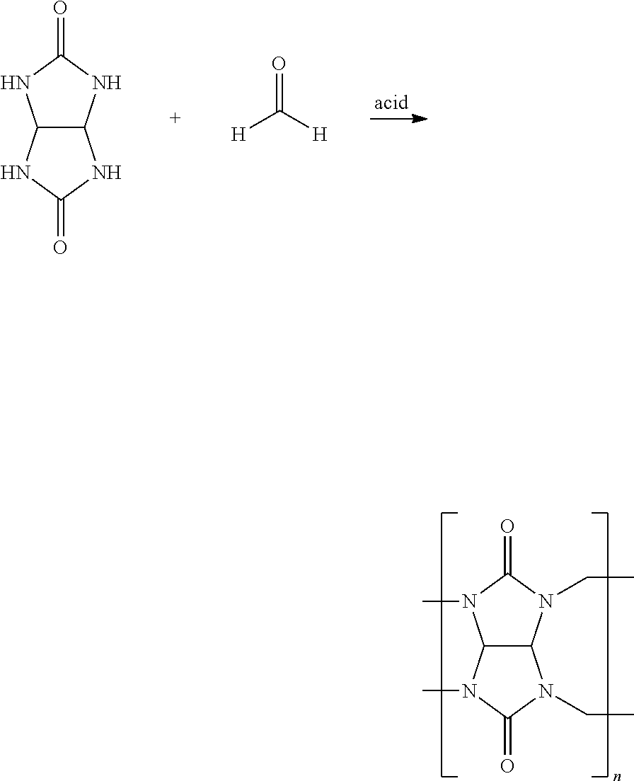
C12C(NC(=O)N1)NC(=O)N2.O=C([H])[H].C12C(N(CC)C(=O)N1C)N(CC)C(=O)N2C
